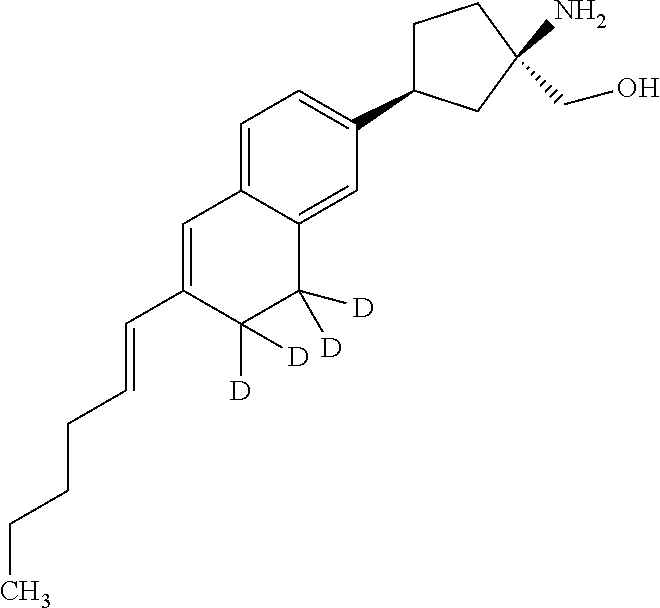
C1(C=CCCCC)=CC2=CC=C(C3CCC(N)(CO)C3)C=C2C([D])([D])C1([D])[D]
